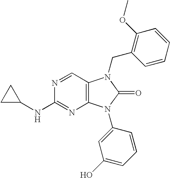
C1C(NC2=NC3=C(C=N2)N(CC2=C(OC)C=CC=C2)C(=O)N3C2=CC(O)=CC=C2)C1
